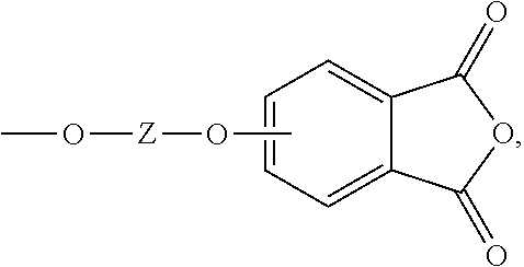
CO[Z]OC.C12=CC=CC=C1C(=O)OC2=O
